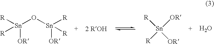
[Sn]([OR])([OR])([R])[R].O.[Sn]([R])([R])(O[Sn]([R])([R])[OR])[OR]
